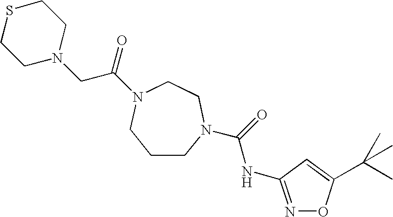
C1CN(C(=O)NC2=NOC(C(C)(C)C)=C2)CCN(C(=O)CN2CCSCC2)C1
